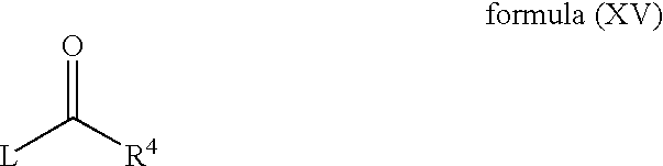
[L]C([R4])=O
